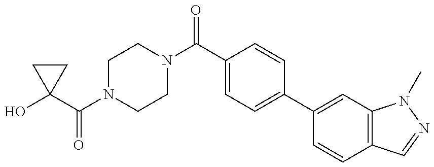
C1CC1(O)C(N1CCN(C(C2=CC=C(C3=CC4=C(C=C3)C=NN4C)C=C2)=O)CC1)=O
